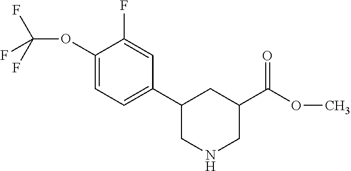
C1(C2CNCC(C(=O)OC)C2)=CC=C(OC(F)(F)F)C(F)=C1
